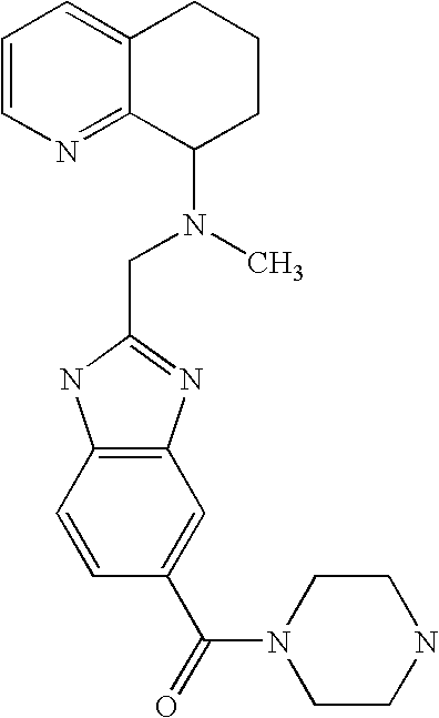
C1=CN=C2C(=C1)CCCC2N(CC1=NC2=C(N1)C=CC(C(N1CCNCC1)=O)=C2)C
